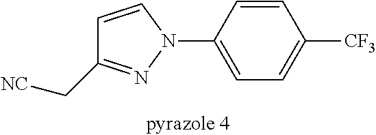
C1=C(N2C=CC(C[NC])=N2)C=CC([CF3])=C1
